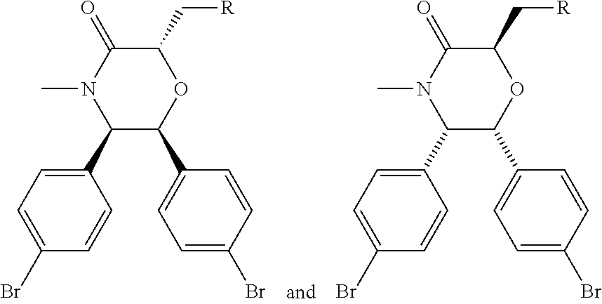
N1(C)C(C2=CC=C(Br)C=C2)C(C2=CC=C(Br)C=C2)OC(C[R])C1=O.N1(C)C(C2=CC=C(Br)C=C2)C(C2=CC=C(Br)C=C2)OC(C[R])C1=O
